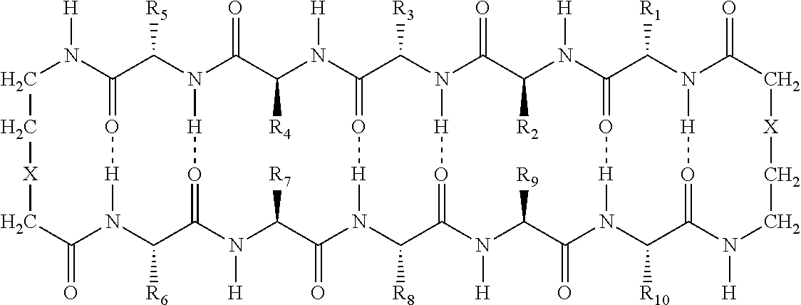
C1N([H])C2=O[H]N(C(=O)C[X]C1)C([R6])C1=O[H]N(C2[R5])C(=O)C([R4])N([H])C2=O[H]N(C(=O)C([R7])N1[H])C([R8])C1=O[H]N(C2[R3])C(=O)C([R2])N([H])C2=O[H]N(C(=O)C([R9])N1[H])C([R10])C1=O[H]N(C2[R1])C(=O)C[X]CCN1[H]
